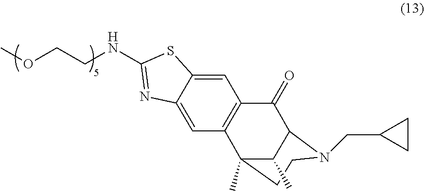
C1(=O)C2N(CC3CC3)CCC(C)(C3=C1C=C1C(=C3)N=C(NCCOC)S1)C2C
